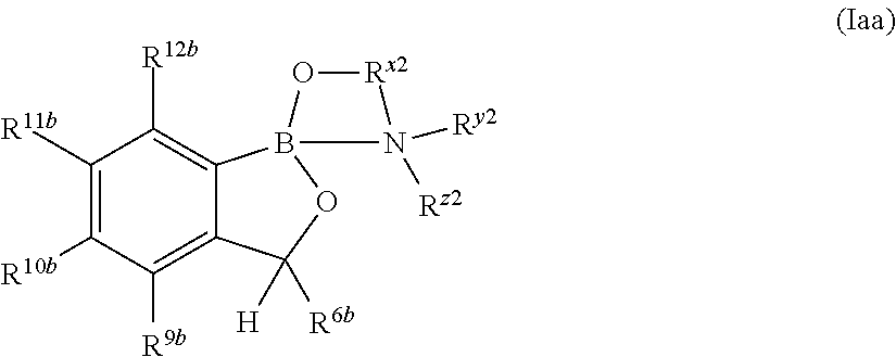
C1([R11b])=C([R10b])C([R9b])=C2C(=C1[R12b])B1(OC2([H])[R6b])O[Rx2]N1([Ry2])[Rz2]
